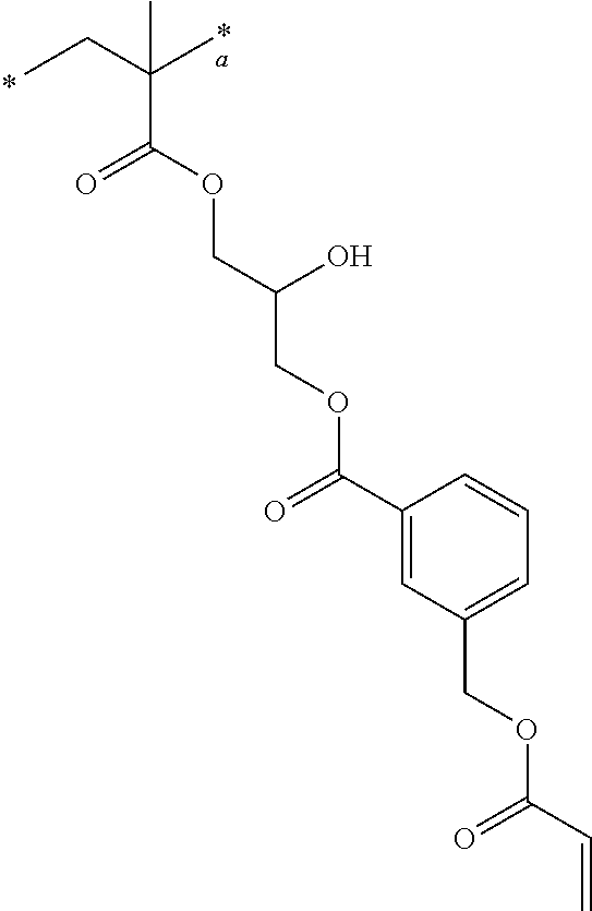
CCC(C)(C)C(OCC(COC(C1=CC(COC(C=C)=O)=CC=C1)=O)O)=O
